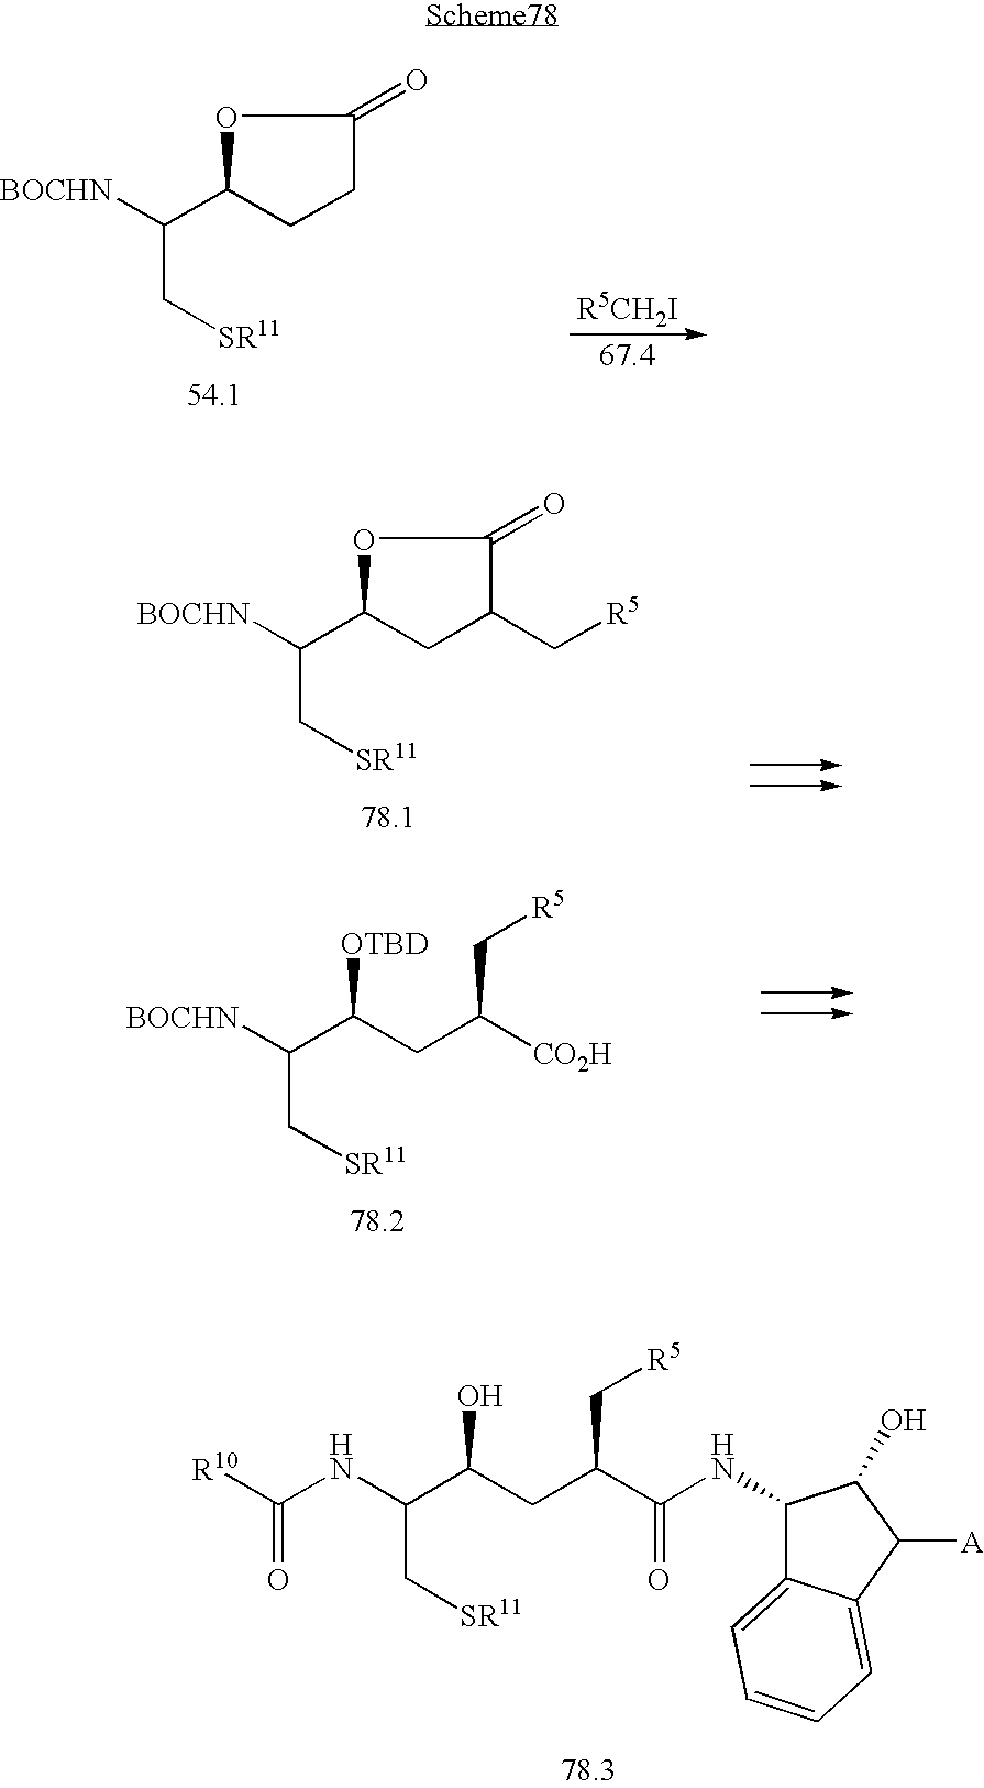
C(C[SR11])(C(CC(C[R5])C(=O)NC1C2=CC=CC=C2C([A])C1O)O)NC([R10])=O.C(C[SR11])(C1CCC(=O)O1)[BOCHN].C(C[SR11])(C1CC(C[R5])C(=O)O1)[BOCHN].C(C[SR11])(C(CC(C[R5])[CO2H])[OTBD])[BOCHN]
